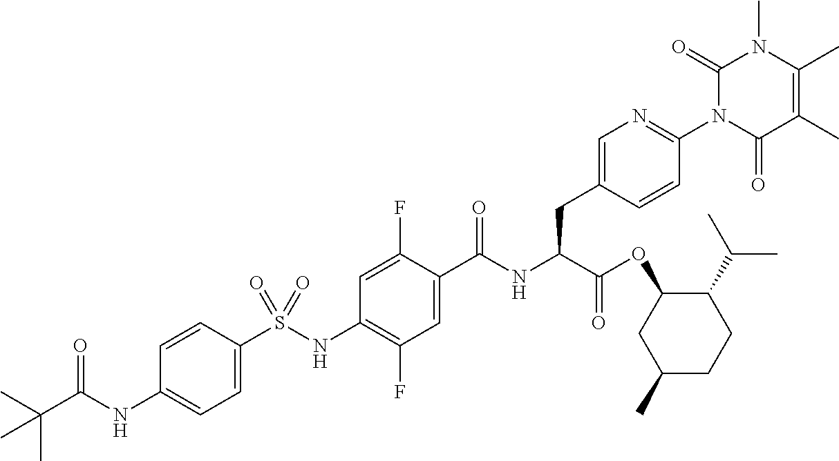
C1=C(S(NC2=C(F)C=C(C(NC(C(OC3CC(C)CCC3C(C)C)=O)CC3=CN=C(N4C(=O)C(C)=C(C)N(C)C4=O)C=C3)=O)C(F)=C2)(=O)=O)C=CC(NC(C(C)(C)C)=O)=C1
